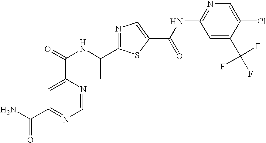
N1=C(C(NC(=O)C2=CC(C(N)=O)=NC=N2)C)SC(C(NC2=NC=C(Cl)C(C(F)(F)F)=C2)=O)=C1
